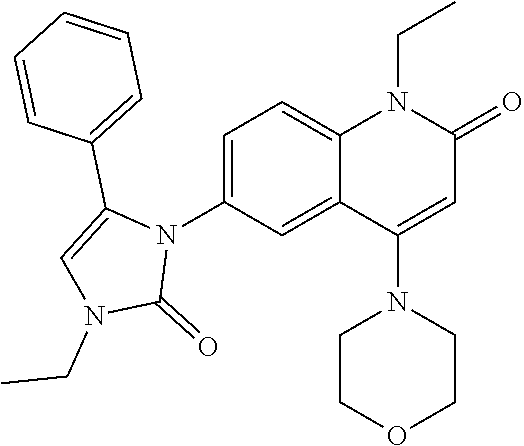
N1(C2=CC=C3C(=C2)C(N2CCOCC2)=CC(=O)N3CC)C(C2=CC=CC=C2)=CN(CC)C1=O
